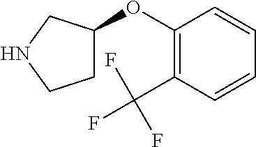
C1(OC2CCNC2)=C(C(F)(F)F)C=CC=C1
